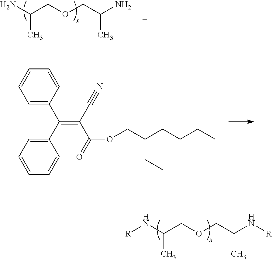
N(C(COCC(N[R])C)C)[R].NC(COCC(N)C)C.C1=C(C(C2=CC=CC=C2)=C(C#N)C(=O)OCC(CCCC)CC)C=CC=C1
